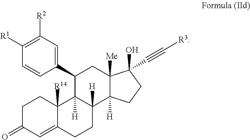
C1C(=O)C=C2C([R14])(C1)C1([H])C([H])(CC2)C2([H])C([Me])(CC1C1=CC([R2])=C([R1])C=C1)C(O)(C#C[R3])CC2
